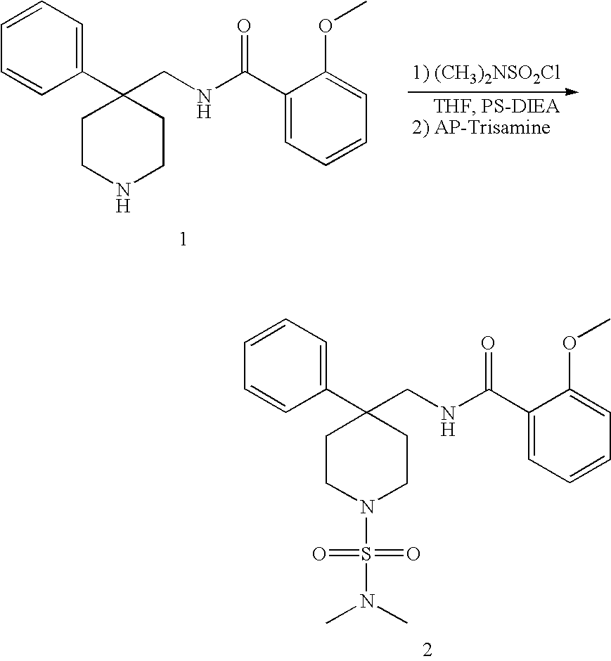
C1CN(S(N(C)C)(=O)=O)CCC1(CNC(C1=CC=CC=C1OC)=O)C1=CC=CC=C1.C1CNCCC1(CNC(C1=CC=CC=C1OC)=O)C1=CC=CC=C1
